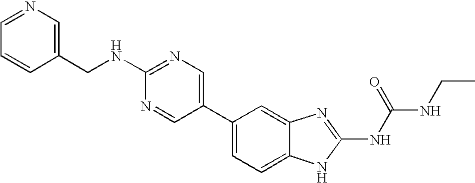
N1=C(NCC2=CN=CC=C2)N=CC(C2=CC=C3C(=C2)N=C(NC(NCC)=O)N3)=C1
